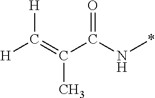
[H]C(=C(C(N*)=O)C)[H]
